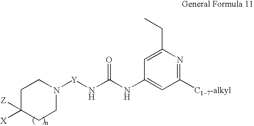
C1C([Z])([X])CCN([Y]NC(NC2=CC([C17-alkyl])=NC(CC)=C2)=O)C1
